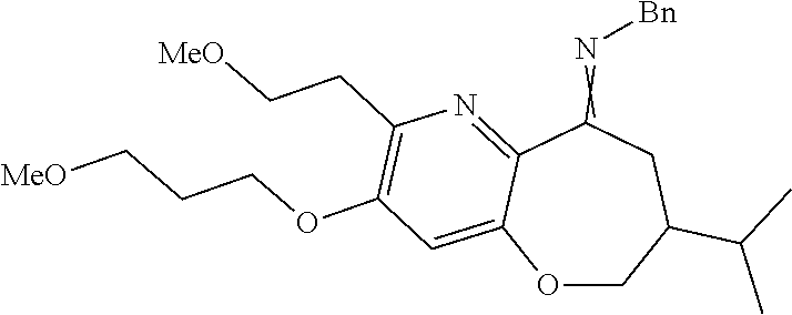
C1(=N[Bn])CC(C(C)C)COC2=CC(OCCC[MeO])=C(CC[MeO])N=C12
